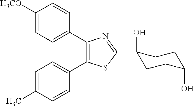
C1([H3CO])=CC=C(C2=C(C3=CC=C(C)C=C3)SC(C3(O)CCC(O)CC3)=N2)C=C1
